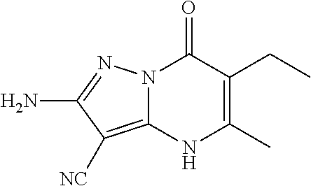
C1(CC)=C(C)NC2=C([NC])C(N)=NN2C1=O
